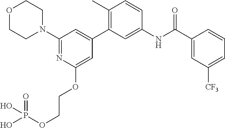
O1CCN(C2=NC(OCCOP(=O)(O)O)=CC(C3=C(C)C=CC(NC(C4=CC([CF3])=CC=C4)=O)=C3)=C2)CC1
